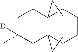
C1C(C)([D])CC23C(C1)(CCCC2)CCCC3
